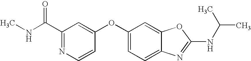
C1(C(NC)=O)=NC=CC(OC2=CC=C3C(=C2)OC(NC(C)C)=N3)=C1
